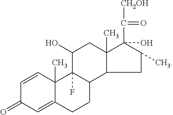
C1=CC2(C)C(=CC1=O)CCC1C2(F)C(O)CC2(C)C1CC(C)C2(C([CH2OH])=O)O
